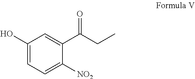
C1(O)=CC=C([NO2])C(C(=O)CC)=C1
